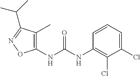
C1(NC(NC2=C(Cl)C(Cl)=CC=C2)=O)=C(C)C(C(C)C)=NO1
